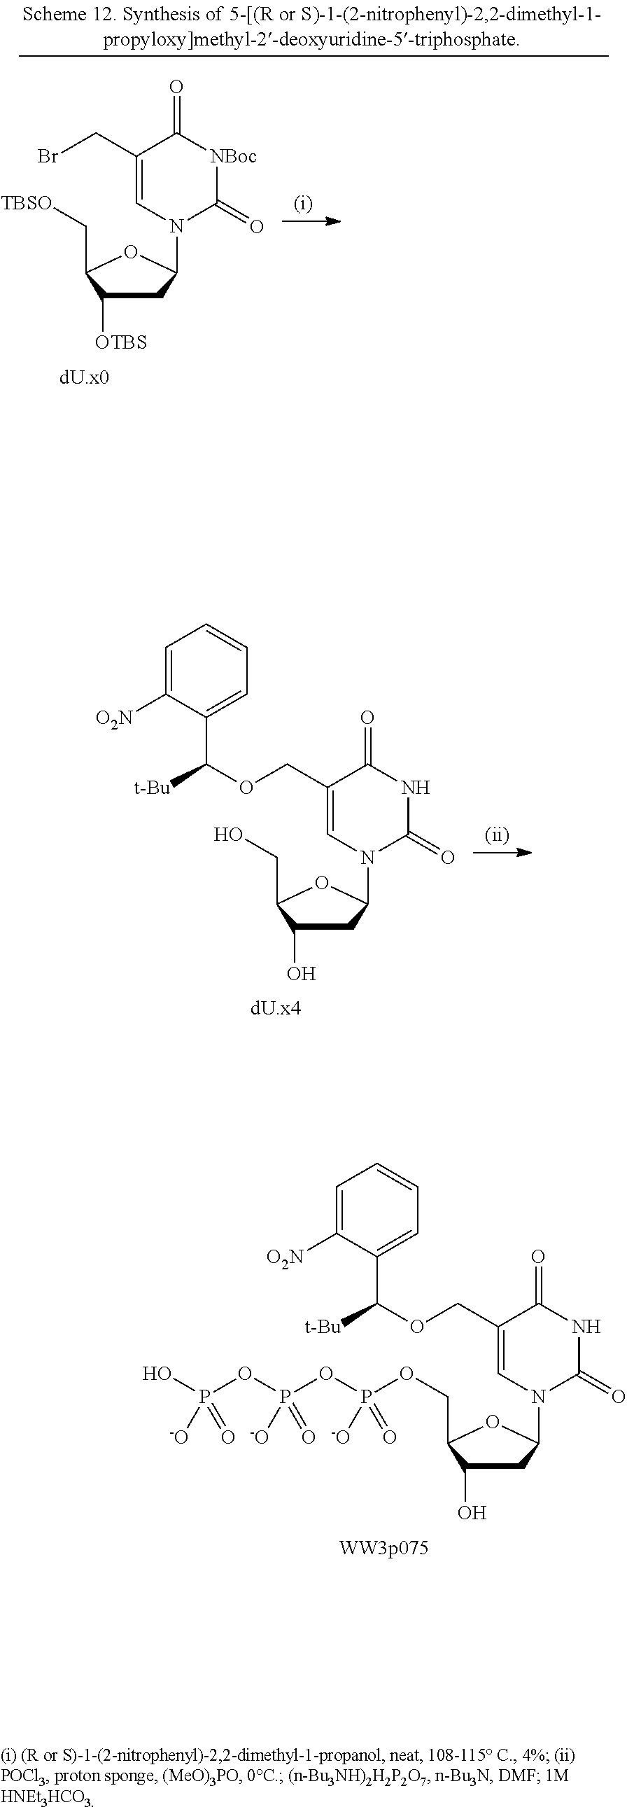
C1C(O)C(CO)OC1N1C=C(COC([t-Bu])C2=CC=CC=C2[O2N])C(=O)NC1=O.C1C(O)C(COP(OP(OP(O)([-O])=O)([-O])=O)([-O])=O)OC1N1C=C(COC([t-Bu])C2=CC=CC=C2[O2N])C(=O)NC1=O.C1C([OTBS])C(C[TBSO])OC1N1C=C(CBr)C(=O)[NBoc]C1=O
